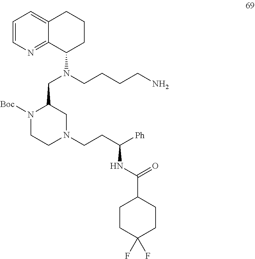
C12=NC=CC=C1CCCC2N(CCCCN)CC1N([Boc])CCN(CCC(NC(=O)C2CCC(F)(F)CC2)[Ph])C1
